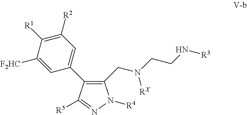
C1(CN(CCN[R3])[RX])=C(C2=CC([R2])=C([R1])C([F2HC])=C2)C([R5])=NN1[R4]
